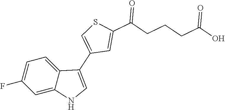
C1=C2C(=CC=C1F)C(C1=CSC(C(CCCC(O)=O)=O)=C1)=CN2
